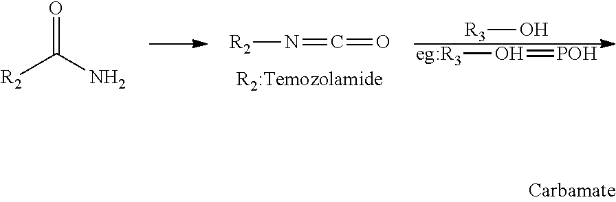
[R2]N=C=O.[R3]O.[eg:R3]O=[POH].O=C(N)[R2]
